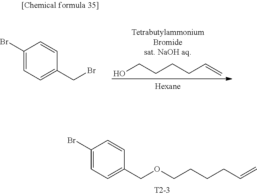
C1(Br)=CC=C(COCCCCC=C)C=C1.OCCCCC=C.C1(Br)=CC=C(CBr)C=C1
